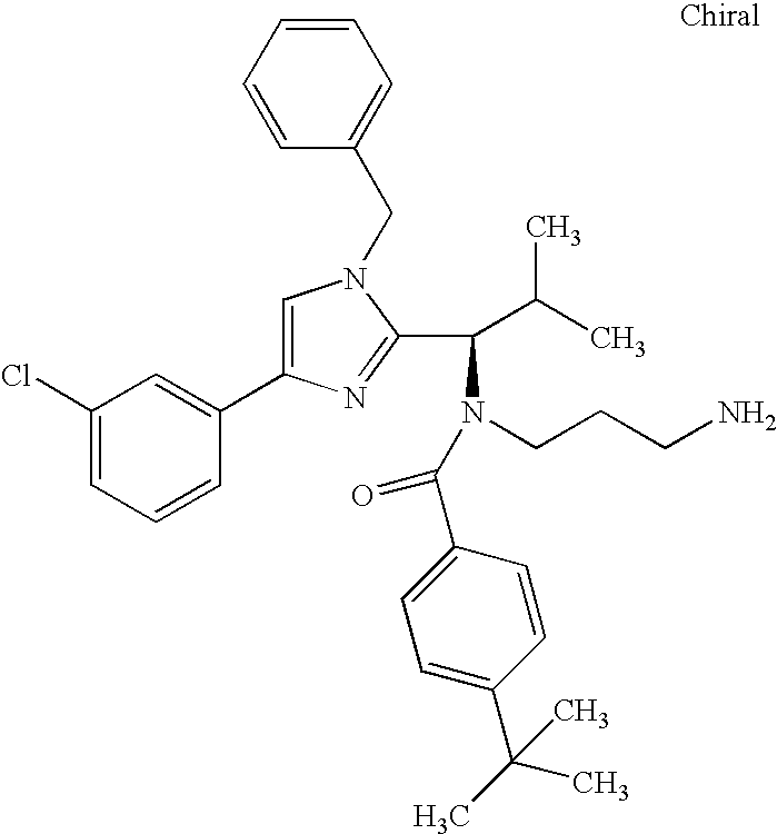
C1(Cl)=CC=CC(C2=CN(CC3=CC=CC=C3)C(C(C(C)C)N(CCCN)C(C3=CC=C(C(C)(C)C)C=C3)=O)=N2)=C1
